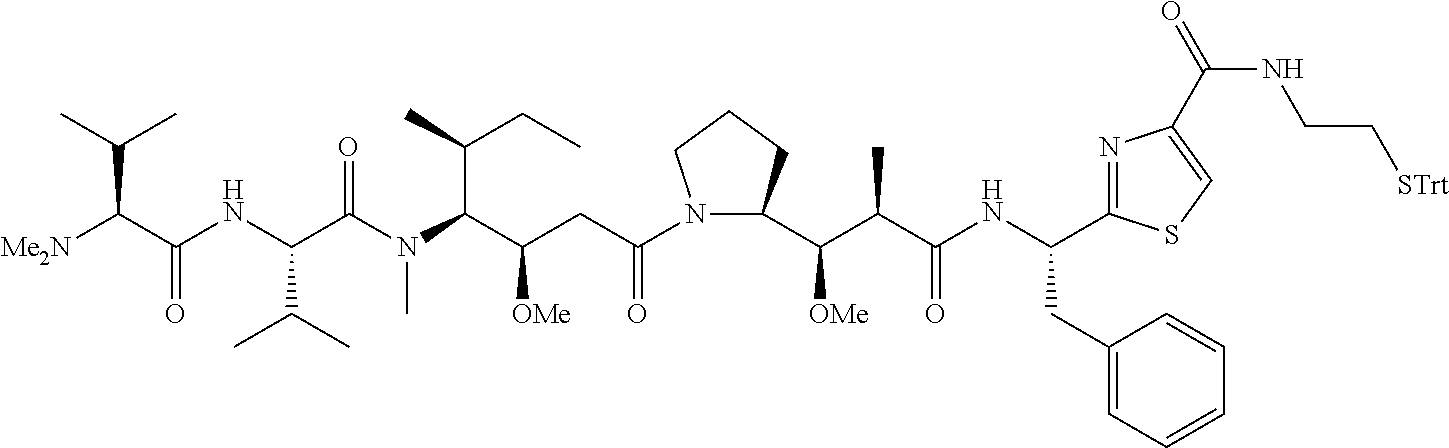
N1(C(CC(C(N(C)C(C(NC(C([Me2N])C(C)C)=O)C(C)C)=O)C(C)CC)[OMe])=O)C(C(C(C(NC(CC2=CC=CC=C2)C2=NC(C(NCC[STrt])=O)=CS2)=O)C)[OMe])CCC1
